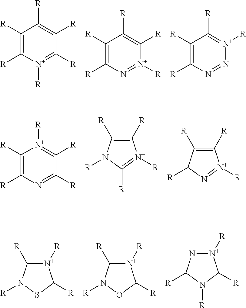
C1([R])=C([R])[N+]([R])=C([R])C([R])=C1[R].C1([R])=C([R])N=[N+]([R])C([R])=C1[R].C1([R])=C([R])N=N[N+]([R])=C1[R].C1([R])=C([R])N=C([R])C([R])=[N+]1[R].C1([R])=C([R])[N+]([R])=C([R])N1[R].C1([R])=C([R])[N+]([R])=NC1[R].C1([R])=[N+]([R])C([R])SN1[R].C1([R])=[N+]([R])C([R])ON1[R].N1=[N+]([R])C([R])N([R])C1[R]
